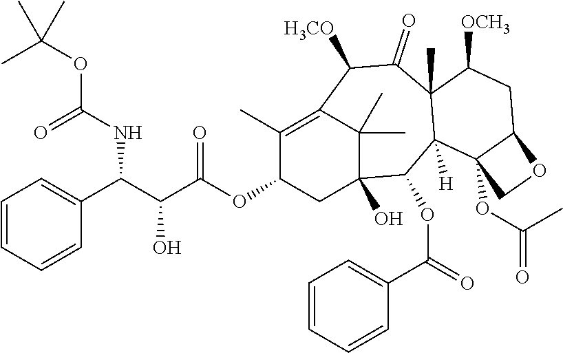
C1=CC=CC=C1C(C(C(OC1CC2(O)C(C)(C)C(=C1C)C([H3CO])C(=O)C1(C)C([H])(C2OC(=O)C2=CC=CC=C2)C2(OC(C)=O)C(CC1[OCH3])OC2)=O)O)NC(OC(C)(C)C)=O
